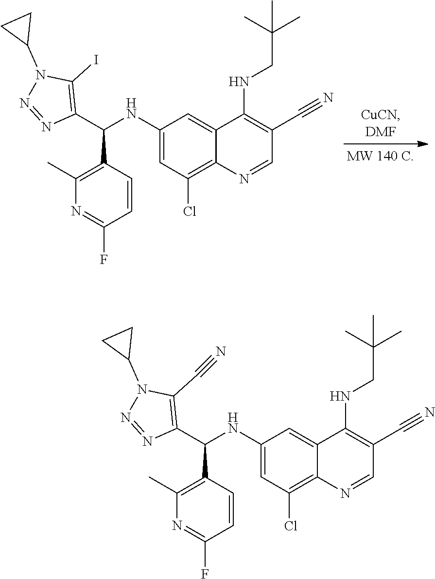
C1(C(C2=C(C)N=C(F)C=C2)NC2=CC(Cl)=C3C(=C2)C(NCC(C)(C)C)=C(C#N)C=N3)=C(C#N)N(C2CC2)N=N1.C1(C(C2=C(C)N=C(F)C=C2)NC2=CC(Cl)=C3C(=C2)C(NCC(C)(C)C)=C(C#N)C=N3)=C(I)N(C2CC2)N=N1
